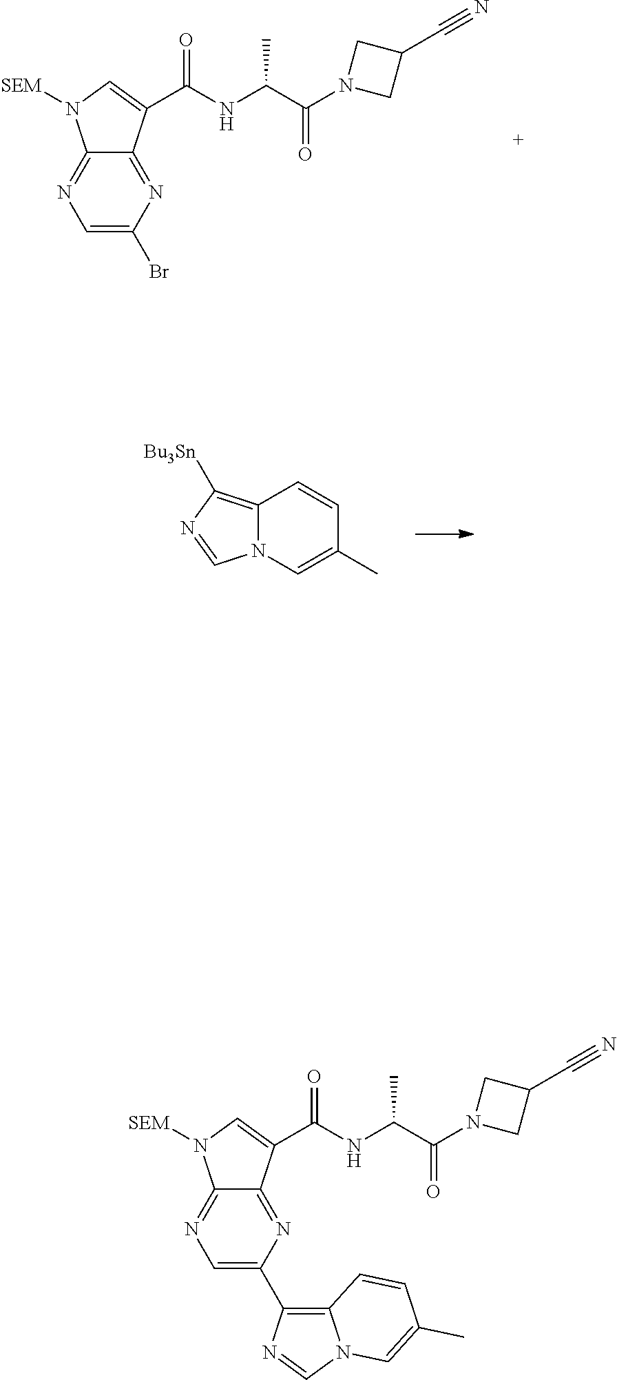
C1=C(Br)N=C2C(=N1)N([SEM])C=C2C(NC(C(N1CC(C#N)C1)=O)C)=O.C12=C([Bu3Sn])N=CN1C=C(C)C=C2.C1=C(C2=C3N(C=N2)C=C(C)C=C3)N=C2C(=N1)N([SEM])C=C2C(NC(C(N1CC(C#N)C1)=O)C)=O
